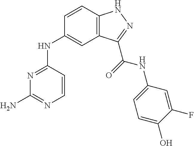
N1=C(NC2=CC3=C(C=C2)NN=C3C(=O)NC2=CC=C(O)C(F)=C2)C=CN=C1N
